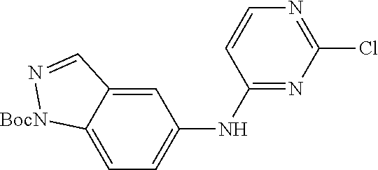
C1=C2C(=CC=C1NC1=NC(Cl)=NC=C1)[BocN]N=C2
